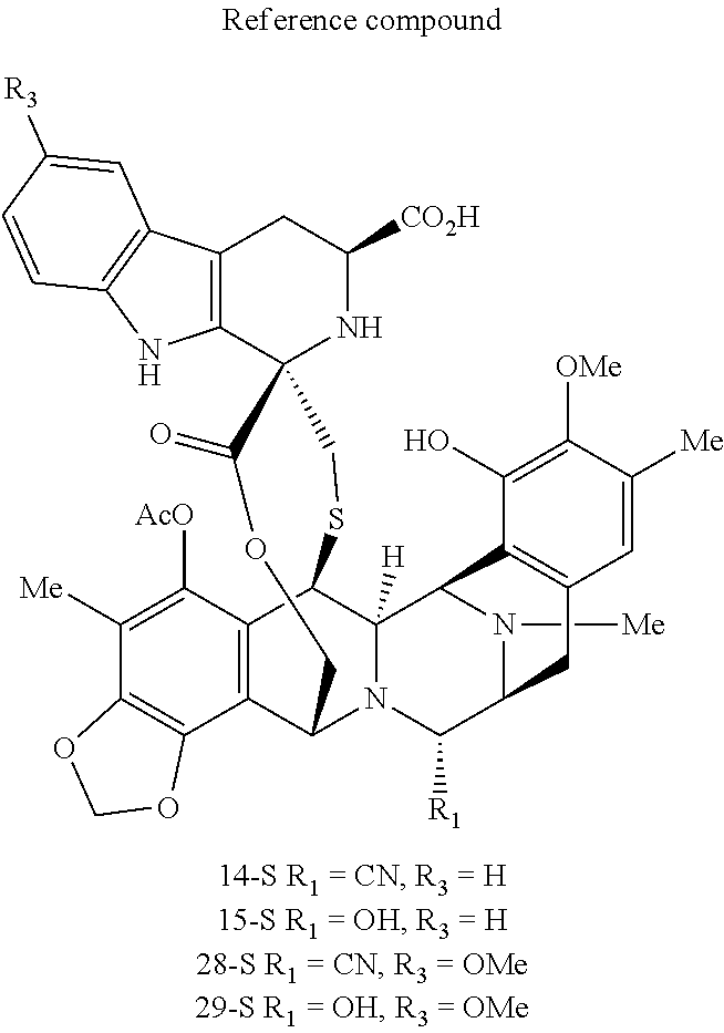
C12=C(C3=C(N1)C=CC([R3])=C3)CC([CO2H])NC21C(=O)OCC2C3=C(C(SC1)C1([H])N2C([R1])C2N([Me])C1C1=C(C2)C=C([Me])C([OMe])=C1O)C([AcO])=C([Me])C1=C3OCO1
